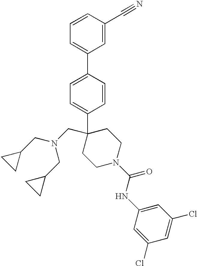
C1=CC(C2=CC=CC(C#N)=C2)=CC=C1C1(CN(CC2CC2)CC2CC2)CCN(C(NC2=CC(Cl)=CC(Cl)=C2)=O)CC1
